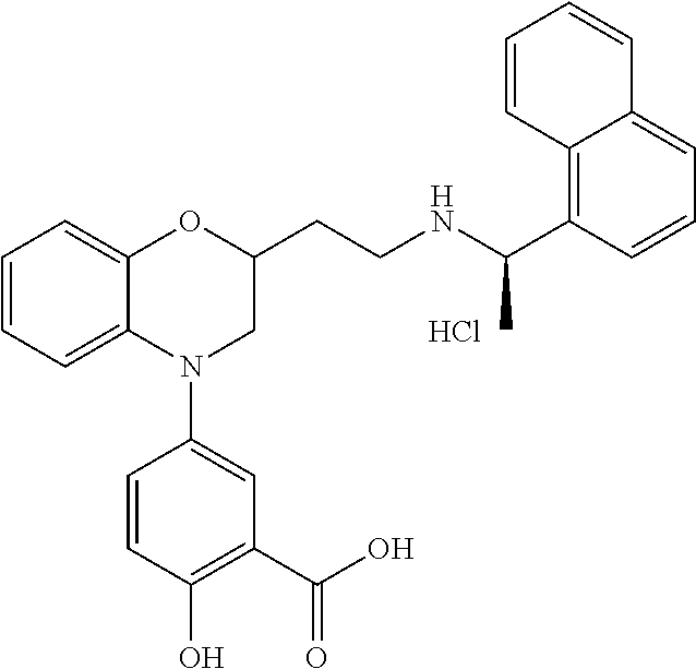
Cl.C1=CC=C2C(=C1)OC(CCNC(C1=C3C(=CC=C1)C=CC=C3)C)CN2C1=CC(C(O)=O)=C(O)C=C1
